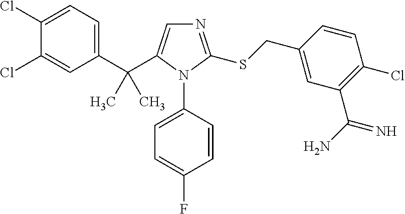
C1(C(C2=CN=C(SCC3=CC(C(N)=N)=C(Cl)C=C3)N2C2=CC=C(F)C=C2)(C)C)=CC=C(Cl)C(Cl)=C1
